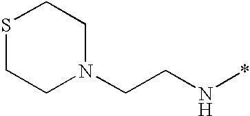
C(CN*)N1CCSCC1
